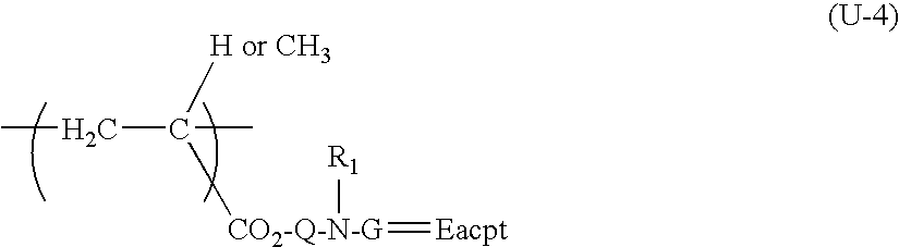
C(CC)(C)([H or CH3])[CO2-Q-N-G](=[Eacpt])[R1]
